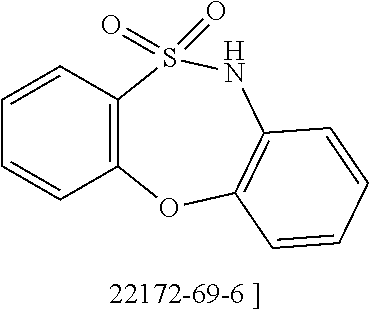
C12=C(C=CC=C1)S(=O)(=O)NC1=C(O2)C=CC=C1
